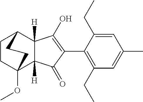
C1(CC)=C(C2=C(O)C3([H])C([H])(C2=O)C2(OC)CCC3CC2)C(CC)=CC(C)=C1
